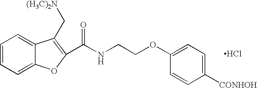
C1=CC=C2C(=C1)C(C[(H3C)2N])=C(C(NCCOC1=CC=C([CONHOH])C=C1)=O)O2.Cl
